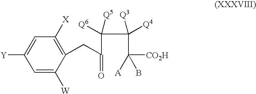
C1=C([W])C(CC(=O)C(C(C([CO2H])([A])B)([Q4])[Q3])([Q6])[Q5])=C([X])C=C1[Y]
